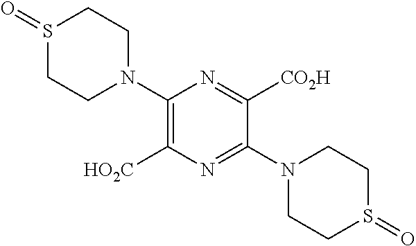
C1(N2CCS(=O)CC2)=C([HO2C])N=C(N2CCS(=O)CC2)C([CO2H])=N1
